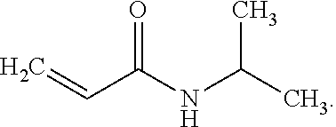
O=C(C=C)NC(C)C
